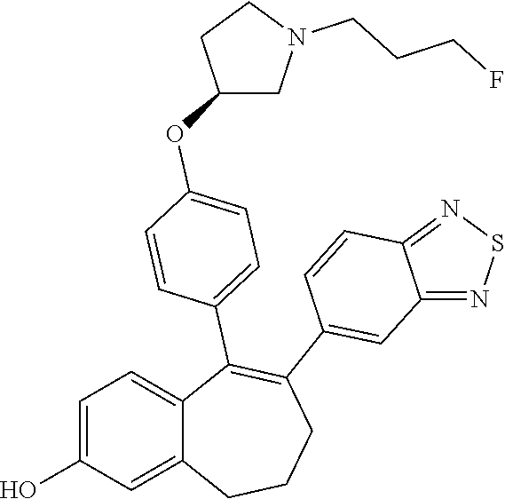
C1=C(O)C=C2C(=C1)C(C1=CC=C(OC3CN(CCCF)CC3)C=C1)=C(C1=CC3=NSN=C3C=C1)CCC2
